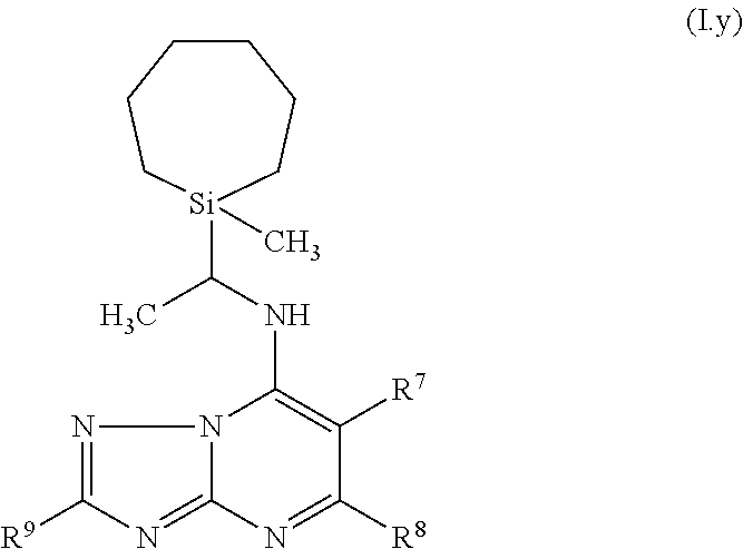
N12C(=NC([R9])=N1)N=C([R8])C([R7])=C2NC([Si]1(C)CCCCCC1)C
